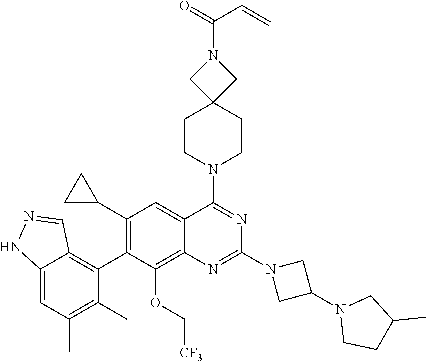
C12=CC(C)=C(C)C(C3=C(C4CC4)C=C4C(=C3OC[CF3])N=C(N3CC(N5CCC(C)C5)C3)N=C4N3CCC4(CC3)CN(C(C=C)=O)C4)=C1C=NN2
